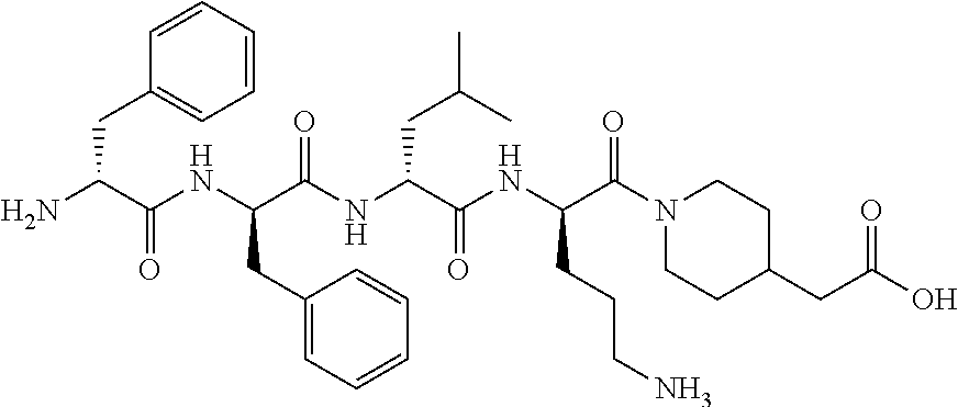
NC(C(NC(C(NC(C(NC(C(N1CCC(CC(O)=O)CC1)=O)CCCN)=O)CC(C)C)=O)CC1=CC=CC=C1)=O)CC1=CC=CC=C1
